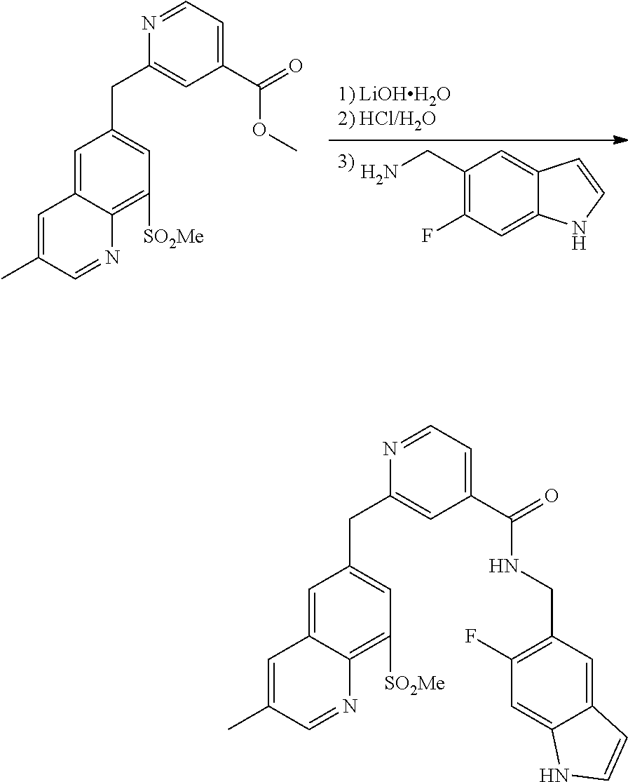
[1) LiOHH2O2) HCl/H2O].NCC1=C(F)C=C2C(=C1)C=CN2.C1=C2C(=C([SO2Me])C=C1CC1=CC(C(=O)OC)=CC=N1)N=CC(C)=C2.C1=C2C(=C([SO2Me])C=C1CC1=CC(C(=O)NCC3=C(F)C=C4C(=C3)C=CN4)=CC=N1)N=CC(C)=C2
